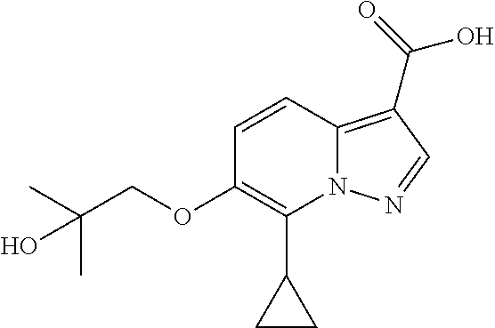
C1=CC2=C(C(O)=O)C=NN2C(C2CC2)=C1OCC(C)(C)O
